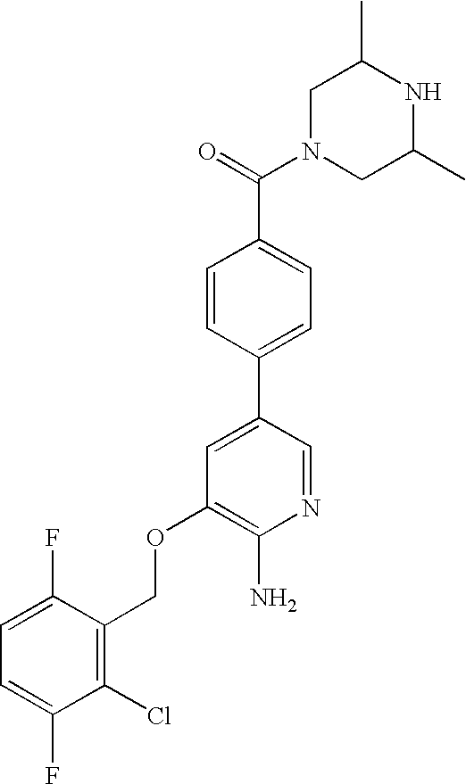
C1N(C(=O)C2=CC=C(C3=CC(OCC4=C(Cl)C(F)=CC=C4F)=C(N)N=C3)C=C2)CC(C)NC1C
